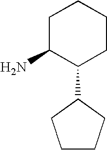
C1(N)C(C2CCCC2)CCCC1
